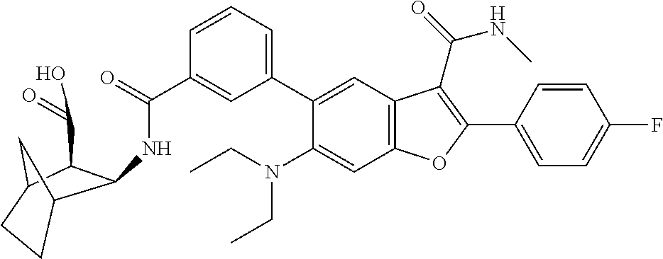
C1=CC=C(C2=CC3=C(C=C2N(CC)CC)OC(C2=CC=C(F)C=C2)=C3C(=O)NC)C=C1C(=O)NC1C2CCC(C1C(=O)O)C2
